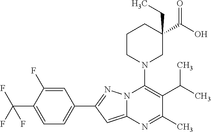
C1=C(C(F)(F)F)C(F)=CC(C2=NN3C(=C2)N=C(C)C(C(C)C)=C3N2CC(C(O)=O)(CC)CCC2)=C1
